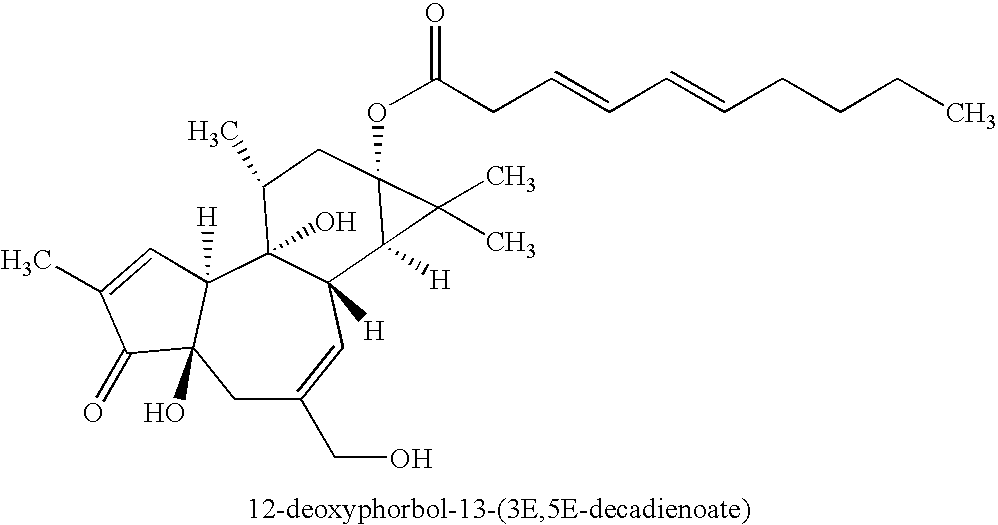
C1C(CO)=CC2([H])C(O)(C3([H])C1(O)C(=O)C(C)=C3)C(C)CC1(OC(CC=CC=CCCCC)=O)C2([H])C1(C)C
